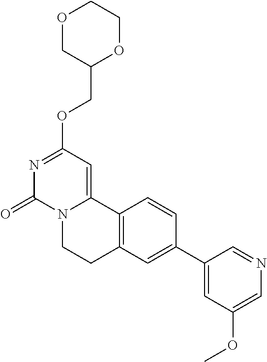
O1CC(COC2=NC(=O)N3C(=C2)C2=C(CC3)C=C(C3=CC(OC)=CN=C3)C=C2)OCC1
